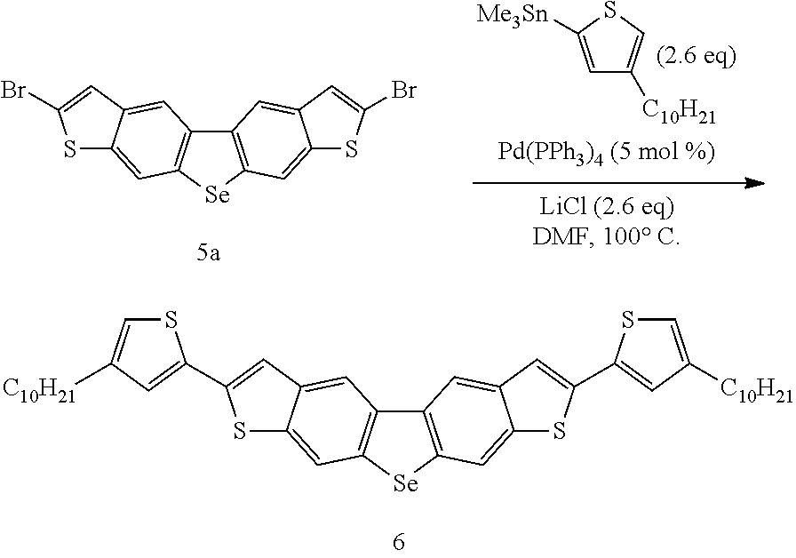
C1=C([Me3Sn])SC=C1[C10H21].S1C2=CC3=C(C=C2C=C1Br)C1=C([Se]3)C=C2C(=C1)C=C(Br)S2.S1C2=CC3=C(C=C2C=C1C1=CC([C10H21])=CS1)C1=C([Se]3)C=C2C(=C1)C=C(C1=CC([C10H21])=CS1)S2
